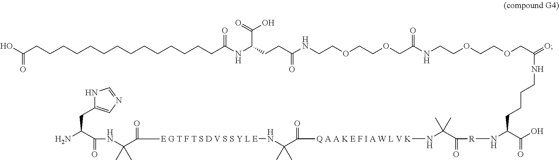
OC(CCCCCCCCCCCCCCC(NC(CCC(NCCOCCOCC(NCCOCCOCC(=O)NCCCCC(N[R]C(=O)C(N[Q A A K E F I A W L V K]C(=O)C(N[E G T F T S D V S S Y L E]C(=O)C(NC(=O)C(N)CC1=CN=CN1)(C)C)(C)C)(C)C)C(O)=O)=O)=O)C(=O)O)=O)=O
